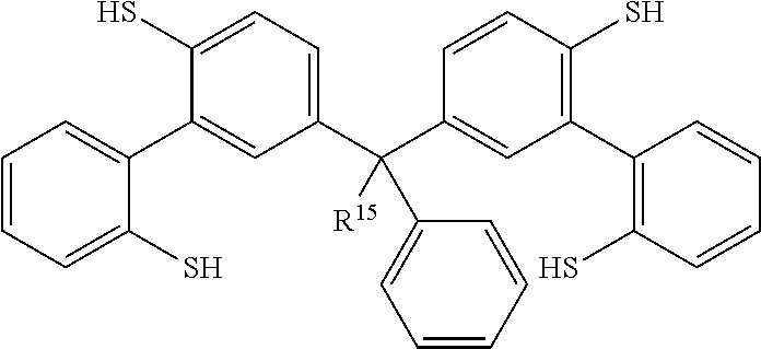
C1=C(S)C(C2=CC=CC=C2S)=CC(C(C2=CC(C3=C(S)C=CC=C3)=C(S)C=C2)([R15])C2=CC=CC=C2)=C1
